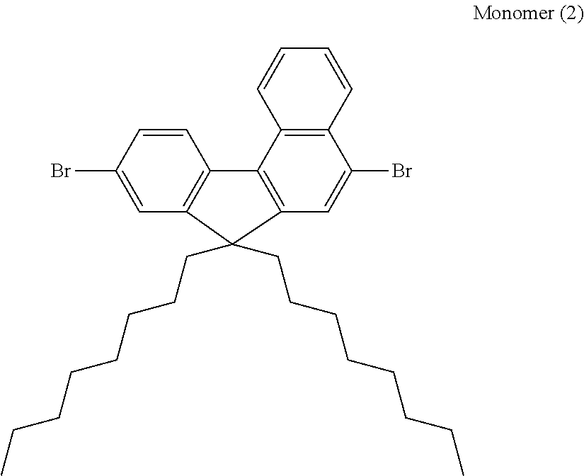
C1=CC(Br)=CC2=C1C1=C(C=C(Br)C3=C1C=CC=C3)C2(CCCCCCCC)CCCCCCCC
